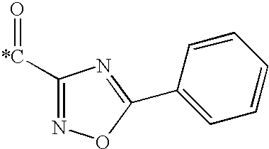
[*C](=O)C1=NOC(C2=CC=CC=C2)=N1
